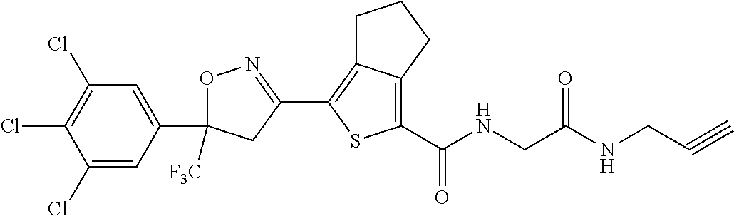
O1C(C2=CC(Cl)=C(Cl)C(Cl)=C2)([F3C])CC(C2=C3C(=C(C(=O)NCC(NCC#C)=O)S2)CCC3)=N1
